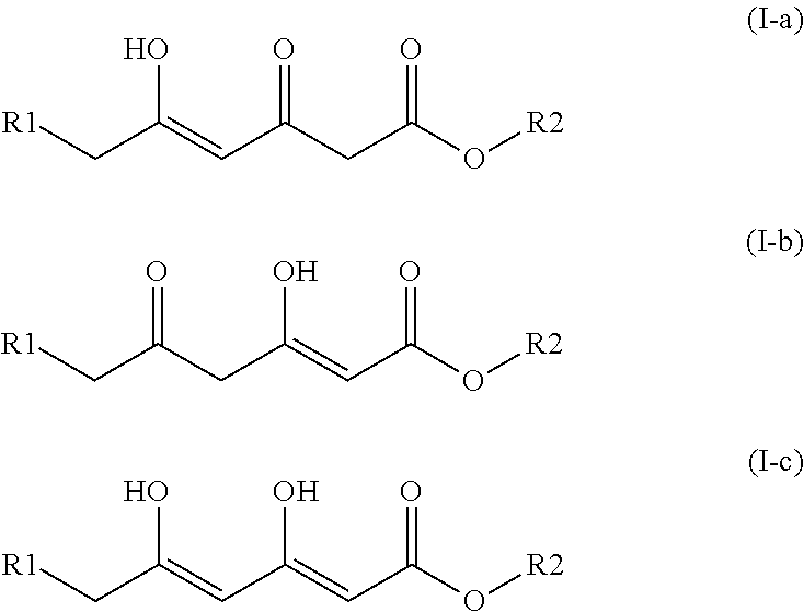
C(C(=CC(CC(O[R2])=O)=O)O)[R1].C(C(CC(=CC(O[R2])=O)O)=O)[R1].C(C(=CC(=CC(O[R2])=O)O)O)[R1]
